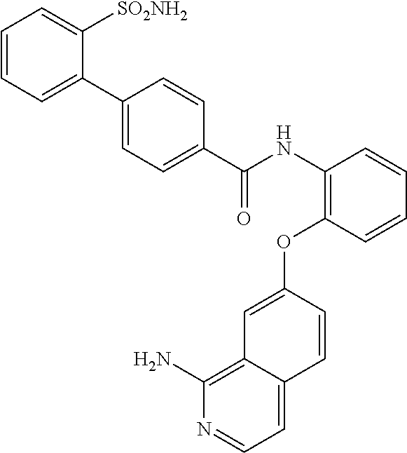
C1=CC=C(C2=CC=C(C(NC3=C(OC4=CC5=C(N)N=CC=C5C=C4)C=CC=C3)=O)C=C2)C([SO2NH2])=C1
